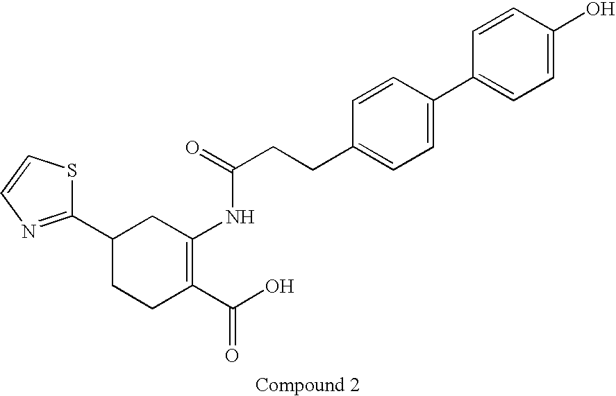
C1(C2CCC(C(O)=O)=C(NC(=O)CCC3=CC=C(C4=CC=C(O)C=C4)C=C3)C2)=NC=CS1
